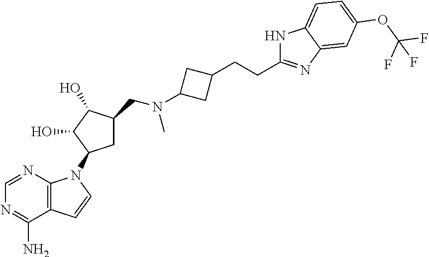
NC1=NC=NC2=C1C=CN2C1CC(CN(C)C2CC(CCC3=NC4=CC(OC(F)(F)F)=CC=C4N3)C2)C(O)C1O
